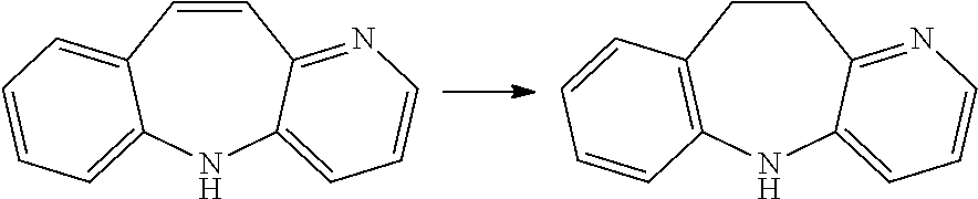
C1=CC2=NC=CC=C2NC2=CC=CC=C12.C1CC2=NC=CC=C2NC2=C1C=CC=C2
